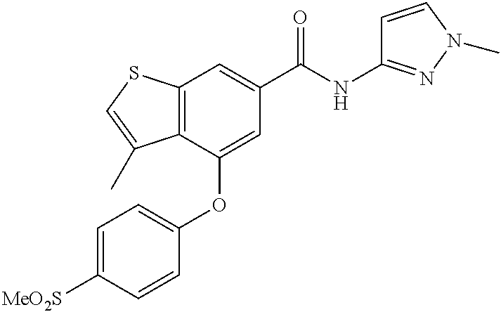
C12=C(C(OC3=CC=C([MeO2S])C=C3)=CC(C(NC3=NN(C)C=C3)=O)=C1)C(C)=CS2
